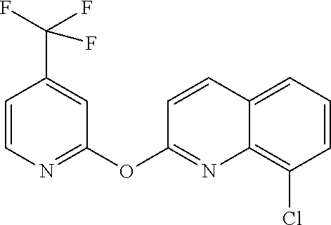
C1=CN=C(OC2=NC3=C(Cl)C=CC=C3C=C2)C=C1C(F)(F)F
